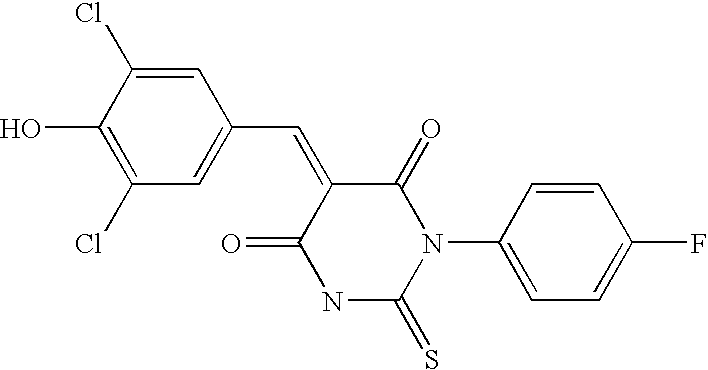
C1(C=C2C(=O)N(C3=CC=C(F)C=C3)C(=S)NC2=O)=CC(Cl)=C(O)C(Cl)=C1
